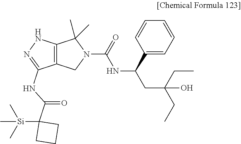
C(NC(=O)N1C(C)(C)C2=C(C1)C(NC(C1([Si](C)(C)C)CCC1)=O)=NN2)(CC(CC)(O)CC)C1=CC=CC=C1
